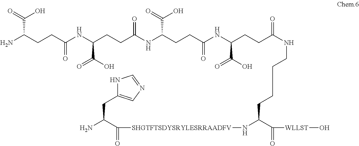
NC(CCC(NC(CCC(NC(CCC(NC(CCC(NCCCCC(C([WLLST]O)=O)N[SHGTFTSDYSRYLESRRAADFV]C(C(N)CC1=CN=CN1)=O)=O)C(=O)O)=O)C(O)=O)=O)C(=O)O)=O)C(O)=O
